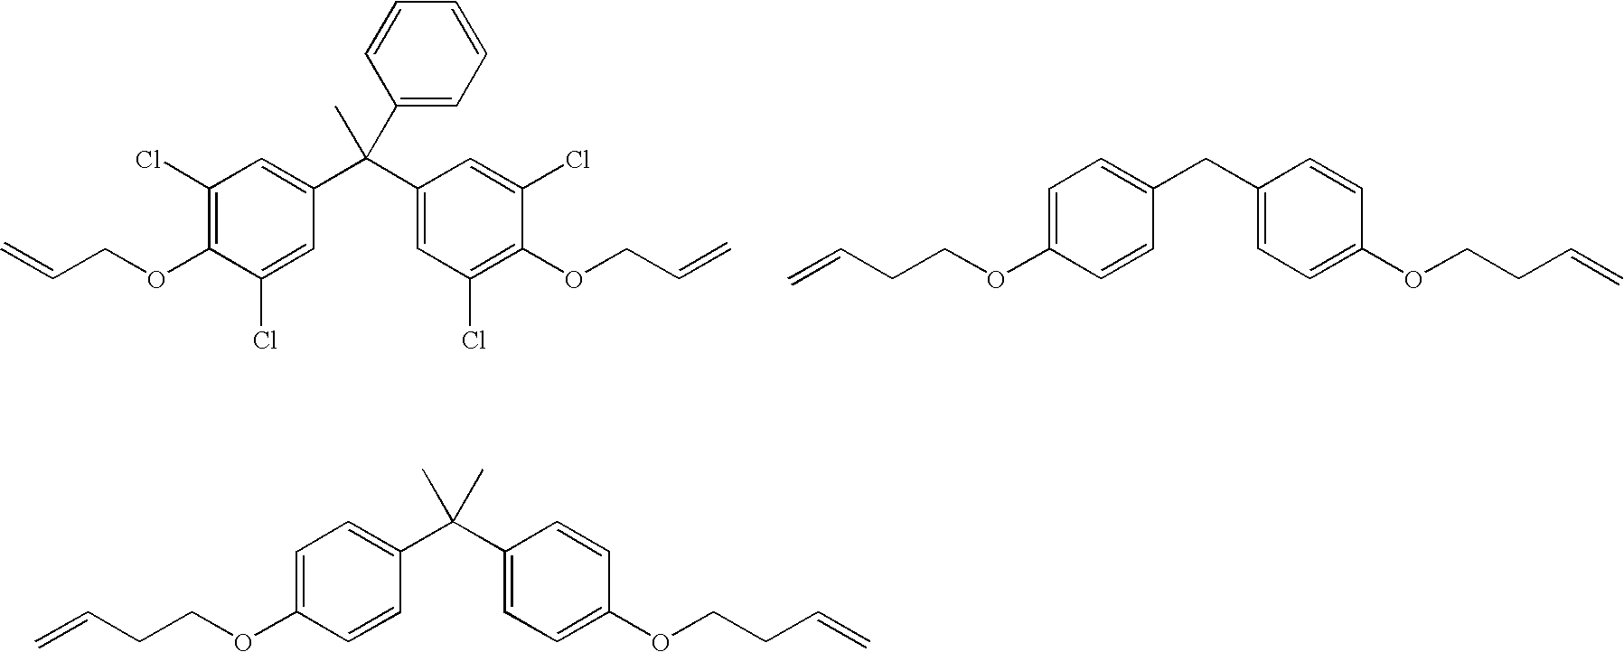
C1(Cl)=C(OCC=C)C(Cl)=CC(C(C2=CC(Cl)=C(OCC=C)C(Cl)=C2)(C)C2=CC=CC=C2)=C1.C1=C(OCCC=C)C=CC(CC2=CC=C(OCCC=C)C=C2)=C1.C1=C(OCCC=C)C=CC(C(C2=CC=C(OCCC=C)C=C2)(C)C)=C1
